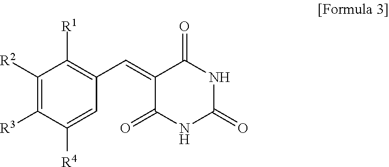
C1([R2])=C([R3])C([R4])=CC(C=C2C(=O)NC(=O)NC2=O)=C1[R1]
